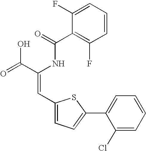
C1(C(=O)NC(C(=O)O)=CC2=CC=C(C3=CC=CC=C3Cl)S2)=C(F)C=CC=C1F
